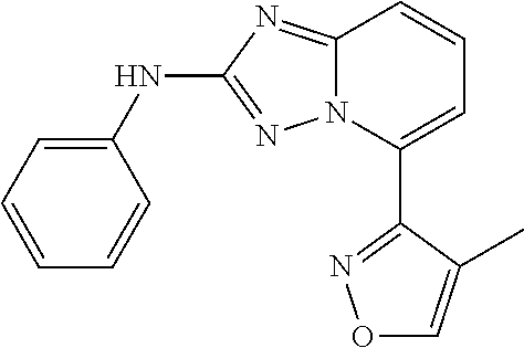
C1(NC2=NN3C(=N2)C=CC=C3C2=NOC=C2C)=CC=CC=C1
